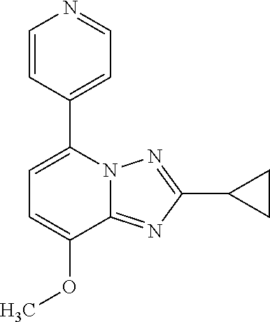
C1=C(OC)C2=NC(C3CC3)=NN2C(C2=CC=NC=C2)=C1
